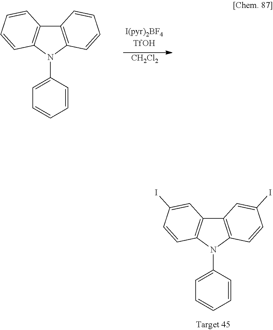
[CH2Cl2].C12=C(N(C3=CC=CC=C3)C3=C1C=CC=C3)C=CC=C2.C12=C(N(C3=CC=CC=C3)C3=C1C=C(I)C=C3)C=CC(I)=C2
